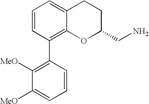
C1=CC(C2=C([MeO])C([MeO])=CC=C2)=C2C(=C1)CCC(CN)O2
